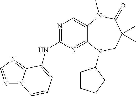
N1=C(NC2=CC=CN3N=CN=C32)N=C2C(=C1)N(C)C(=O)C(C)(C)CN2C1CCCC1
